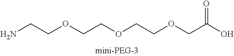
NCCOCCOCCOCC(O)=O
